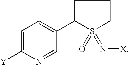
C1=C([Y])N=CC(C2S(=N[X])(=O)CCC2)=C1
